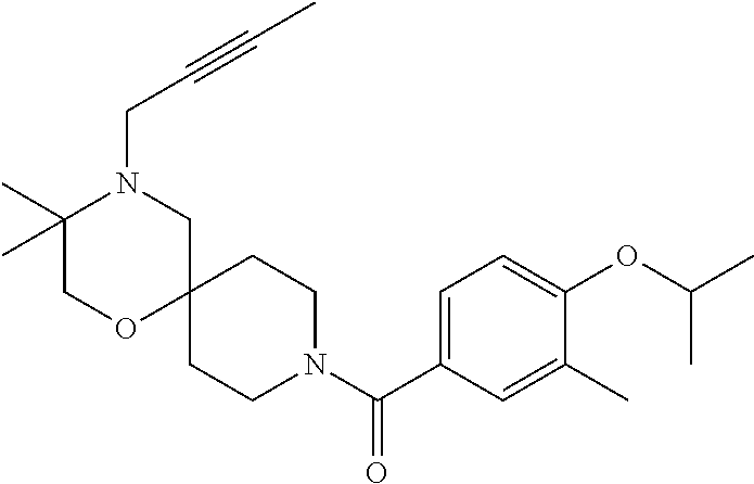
N1(C(C2=CC=C(OC(C)C)C(C)=C2)=O)CCC2(CC1)CN(CC#CC)C(C)(C)CO2
